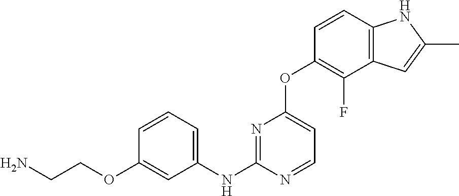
C1(OCCN)=CC(NC2=NC(OC3=C(F)C4=C(C=C3)NC(C)=C4)=CC=N2)=CC=C1
